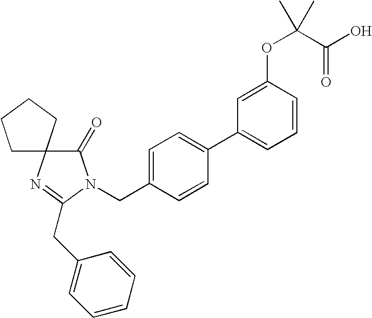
C1CCCC12C(=O)N(CC1=CC=C(C3=CC=CC(OC(C(O)=O)(C)C)=C3)C=C1)C(CC1=CC=CC=C1)=N2
